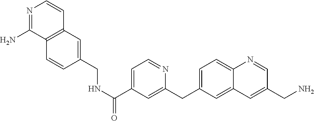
N1=C(N)C2=C(C=C1)C=C(CNC(=O)C1=CC=NC(CC3=CC=C4C(=C3)C=C(CN)C=N4)=C1)C=C2
